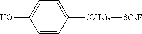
C1=CC([(CH2)7][SO2F])=CC=C1O
